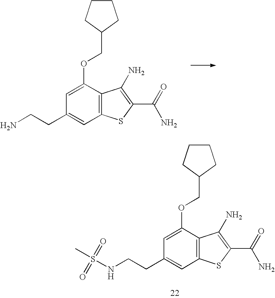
C12=C(C(OCC3CCCC3)=CC(CCNS(C)(=O)=O)=C1)C(N)=C(C(=O)N)S2.C12=C(C(OCC3CCCC3)=CC(CCN)=C1)C(N)=C(C(=O)N)S2
